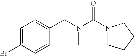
C1=C(Br)C=CC(CN(C(N2CCCC2)=O)C)=C1
